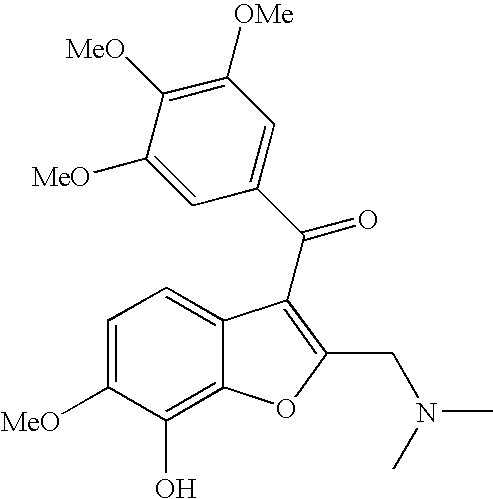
C1=C([MeO])C(O)=C2C(=C1)C(C(C1=CC([OMe])=C([MeO])C([MeO])=C1)=O)=C(CN(C)C)O2
